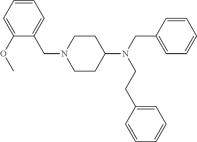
C1=CC(CN(C2CCN(CC3=CC=CC=C3OC)CC2)CCC2=CC=CC=C2)=CC=C1
